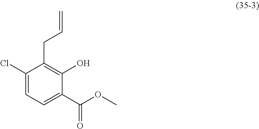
C1(Cl)=CC=C(C(OC)=O)C(O)=C1CC=C
